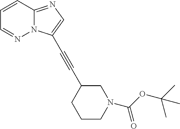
C1=CC2=NC=C(C#CC3CCCN(C(OC(C)(C)C)=O)C3)N2N=C1
